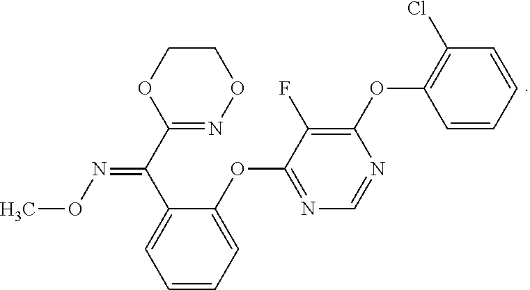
C1CON=C(C(C2=CC=CC=C2OC2=NC=NC(OC3=C(Cl)C=CC=C3)=C2F)=NOC)O1
